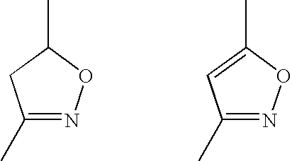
C1(C)=NOC(C)C1.C1(C)=NOC(C)=C1
